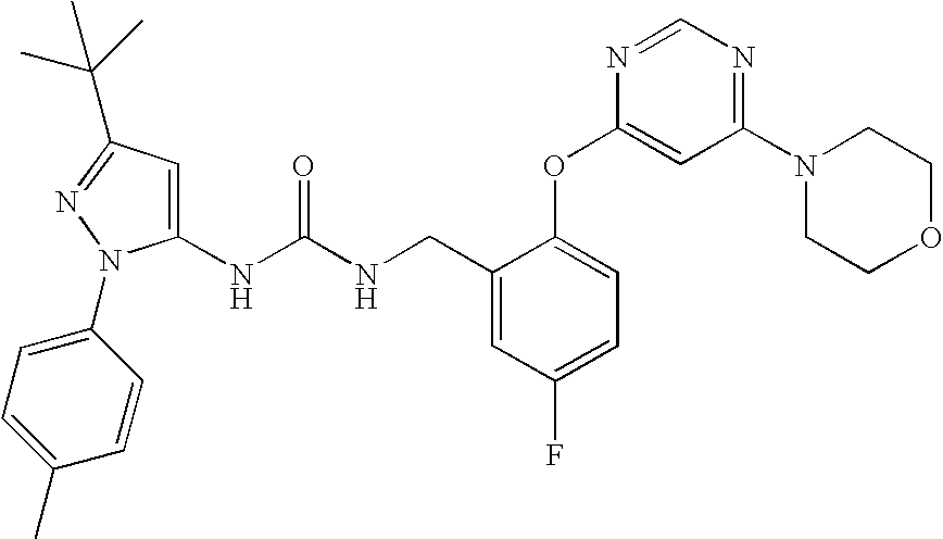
C1(NC(NCC2=CC(F)=CC=C2OC2=CC(N3CCOCC3)=NC=N2)=O)=CC(C(C)(C)C)=NN1C1=CC=C(C)C=C1
